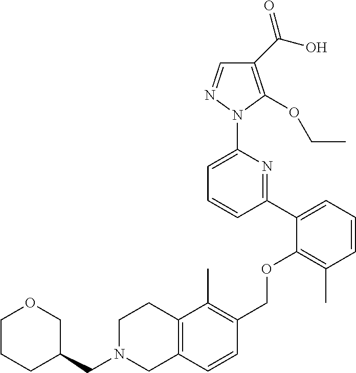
C1(C(O)=O)=C(OCC)N(C2=CC=CC(C3=CC=CC(C)=C3OCC3=C(C)C4=C(C=C3)CN(CC3CCCOC3)CC4)=N2)N=C1
